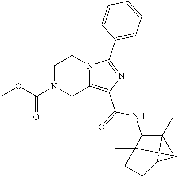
COC(N1CC2=C(C(=O)NC3C(C)(C)C4CCC3(C)C4)N=C(C3=CC=CC=C3)N2CC1)=O
